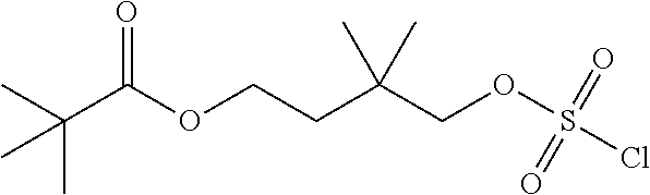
CC(C(OCCC(COS(=O)(=O)Cl)(C)C)=O)(C)C
